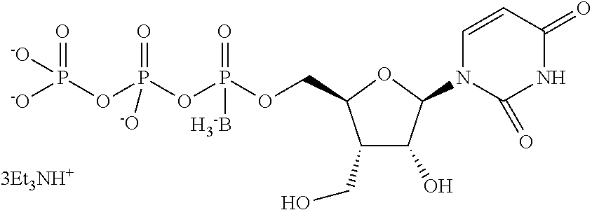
C1(CO)C(O)C(N2C=CC(=O)NC2=O)OC1COP(OP(OP([-O])(=O)[-O])(=O)[-O])(=O)[H3-B].[3Et3NH+]
